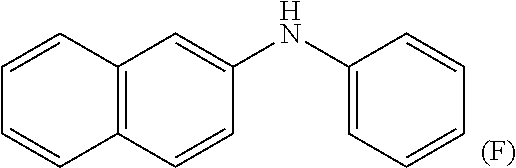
C12=C(C=CC(NC3=CC=CC=C3)=C1)C=CC=C2.[(F)]
